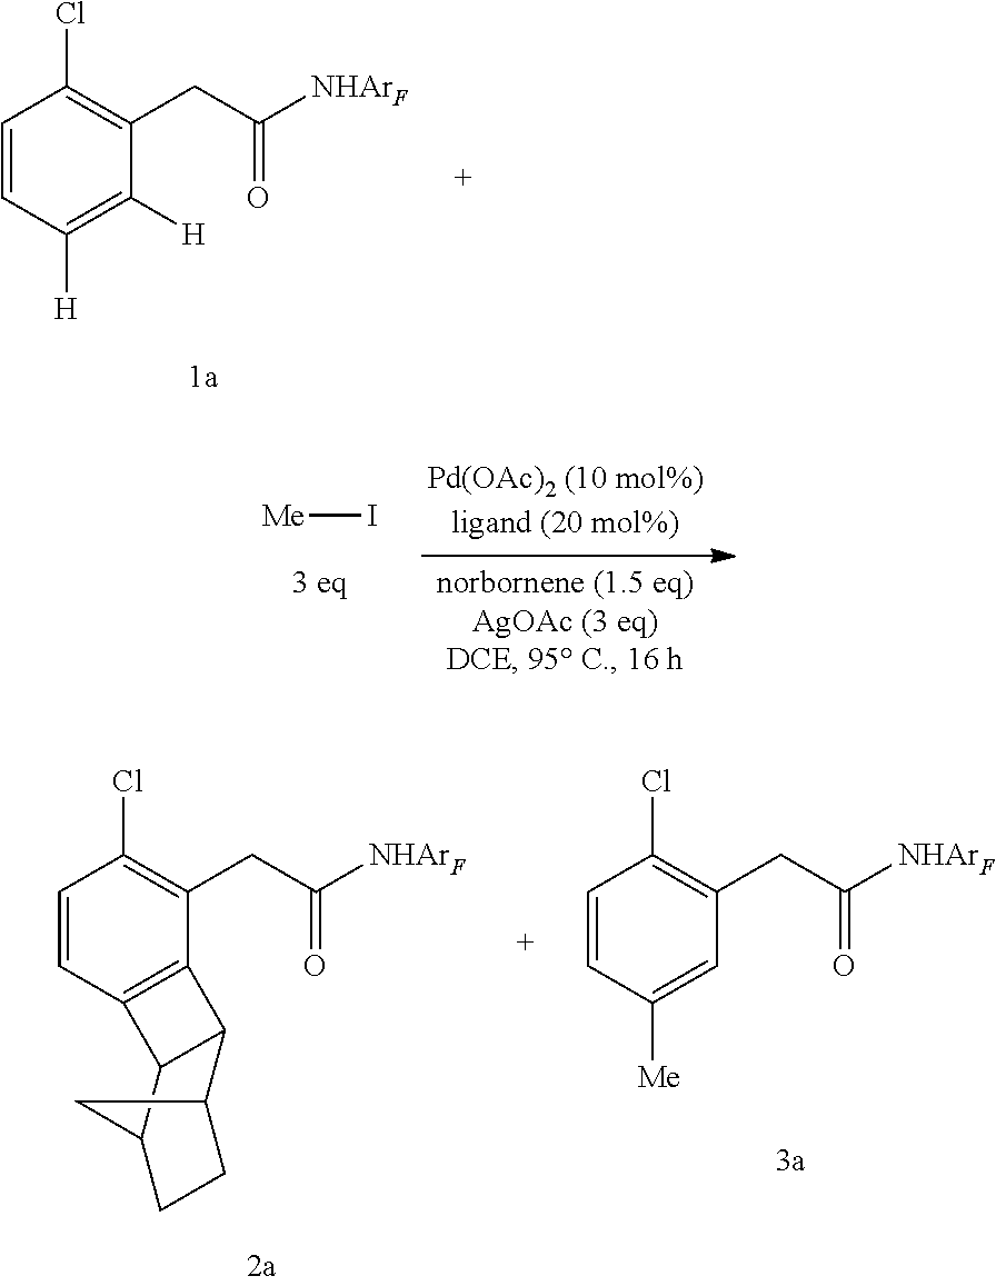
C1=CC([H])=C([H])C(CC([NHArF])=O)=C1Cl.[Me]I.C1=CC2=C(C(CC([NHArF])=O)=C1Cl)C1C3CCC(C21)C3.C1=CC([Me])=CC(CC([NHArF])=O)=C1Cl
